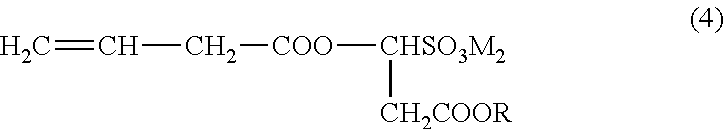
C=CC[COO][CHSO3M2][CH2COOR]
